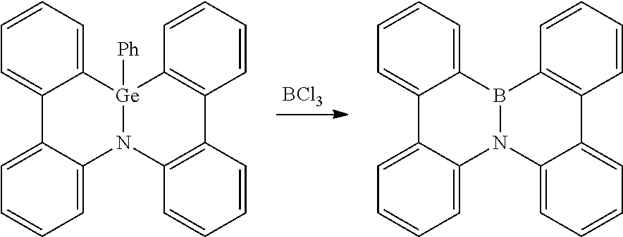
[BCl3].C1=C2C(=CC=C1)N1C3=C(C=CC=C3)C3=C([Ge]1([Ph])C1=CC=CC=C21)C=CC=C3.C1=C2C(=CC=C1)N1C3=CC=CC=C3C3=C(B1C1=CC=CC=C21)C=CC=C3
